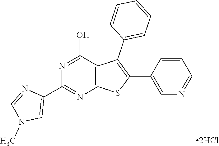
N1=C(O)C2=C(N=C1C1=CN(C)C=N1)SC(C1=CN=CC=C1)=C2C1=CC=CC=C1
